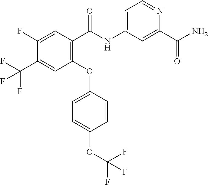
C1(F)=CC(C(NC2=CC=NC(C(N)=O)=C2)=O)=C(OC2=CC=C(OC(F)(F)F)C=C2)C=C1C(F)(F)F
